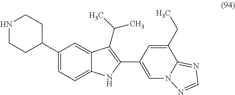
N1CCC(C2=CC=C3C(=C2)C(C(C)C)=C(C2=CN4C(=NC=N4)C(CC)=C2)N3)CC1
